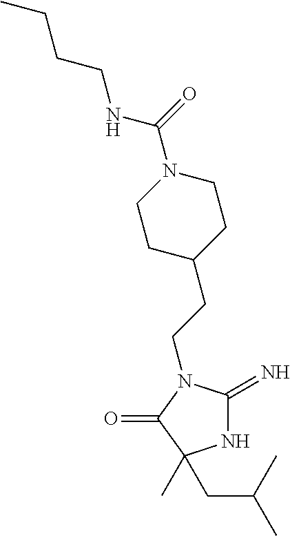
N1C(=N)N(CCC2CCN(C(NCCCC)=O)CC2)C(=O)C1(C)CC(C)C
